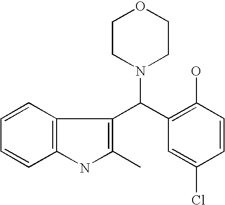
C1=CC2=C(C=C1)NC(C)=C2C(C1=C(O)C=CC(Cl)=C1)N1CCOCC1
